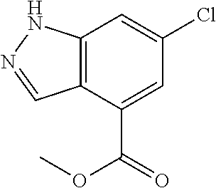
C12=C(C(C(OC)=O)=CC(Cl)=C1)C=NN2
